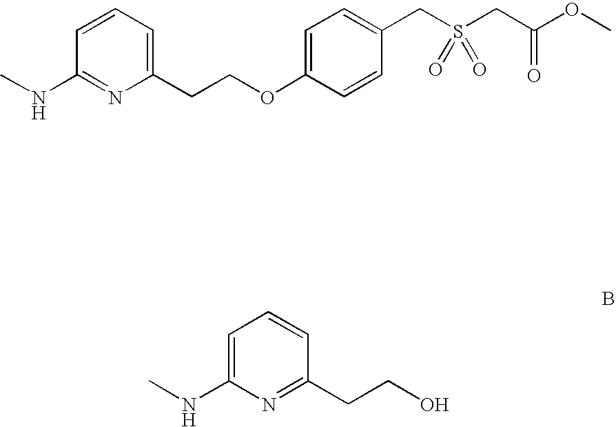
C1(CCOC2=CC=C(CS(CC(=O)OC)(=O)=O)C=C2)=CC=CC(NC)=N1.C1(CCO)=NC(NC)=CC=C1
